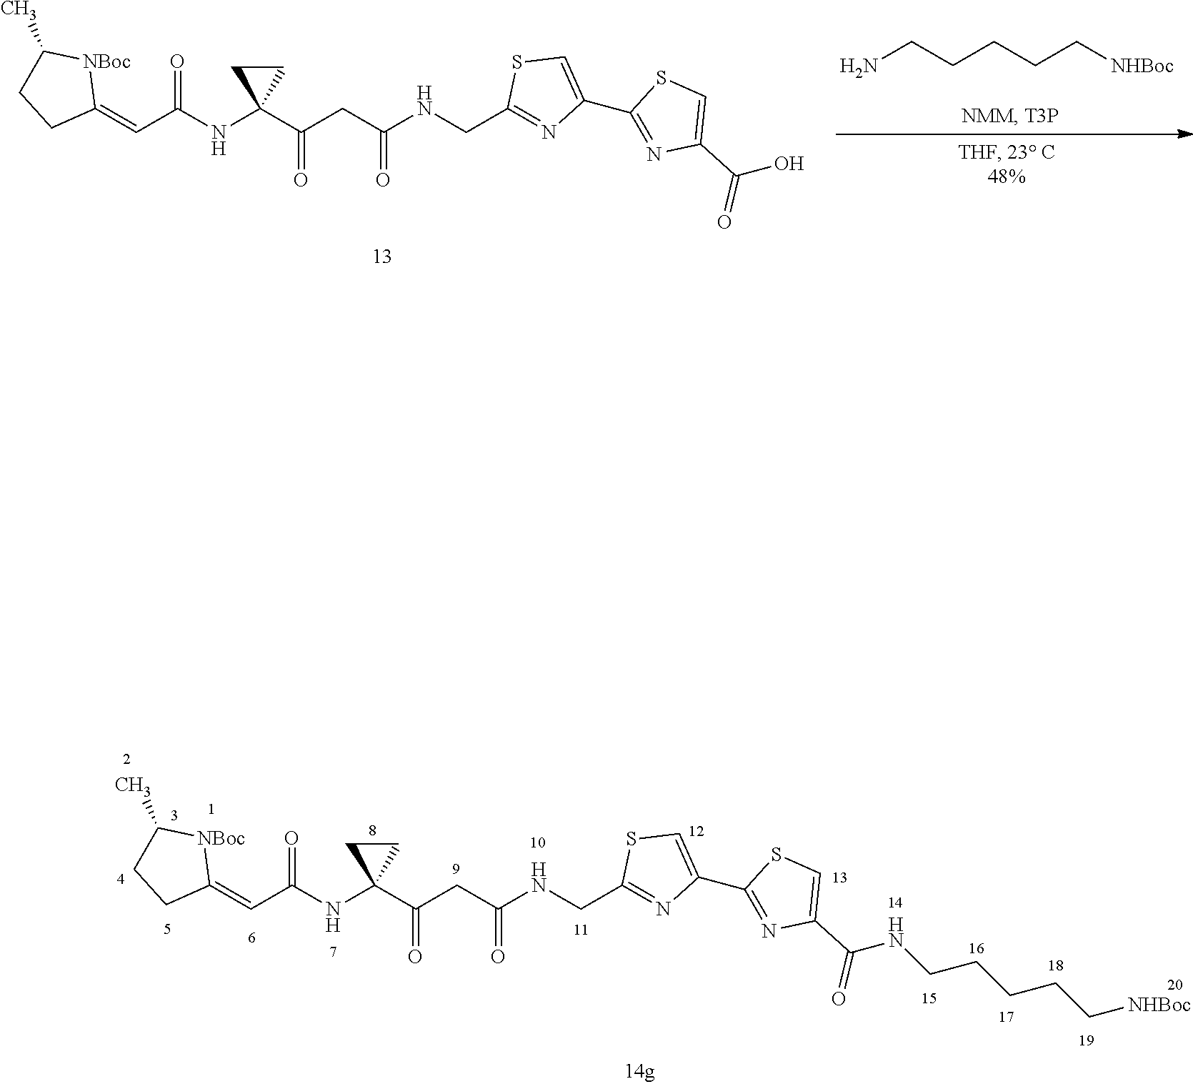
C1(C)CCC(=CC(=O)NC2(C(CC(NCC3=NC(C4=NC(C(O)=O)=CS4)=CS3)=O)=O)CC2)[NBoc]1.NCCCCC[NHBoc].C1(C)CCC(=CC(=O)NC2(C(CC(NCC3=NC(C4=NC(C(NCCCCC[NHBoc])=O)=CS4)=CS3)=O)=O)CC2)[NBoc]1
